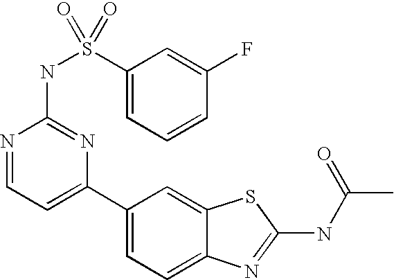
C1(C2=CC=NC(NS(C3=CC=CC(F)=C3)(=O)=O)=N2)=CC=C2C(=C1)SC(NC(C)=O)=N2
